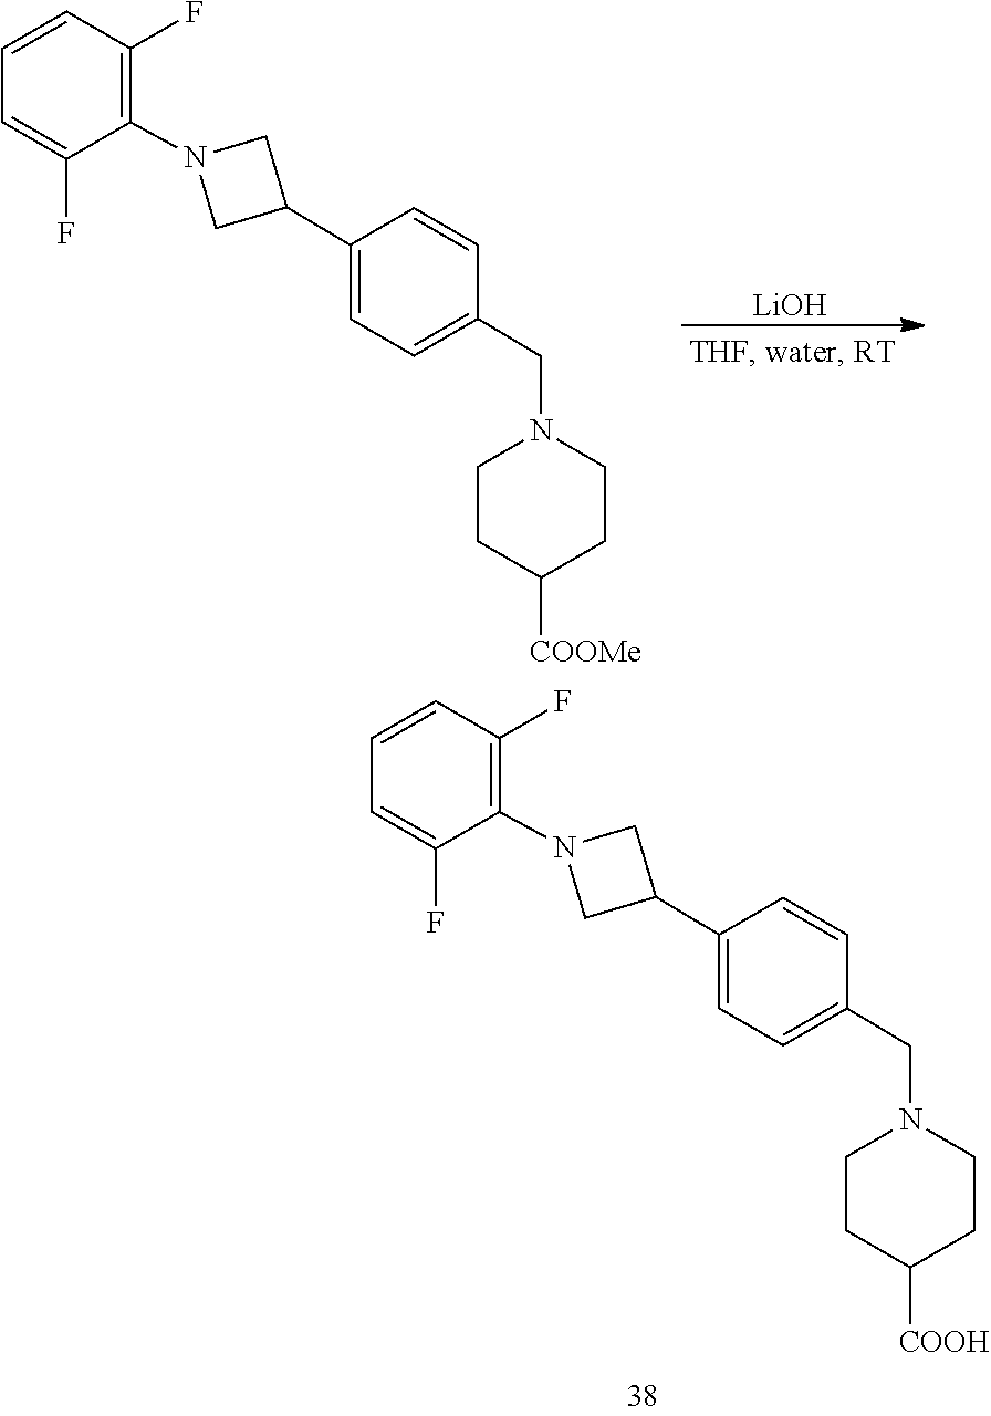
C1=CC(CN2CCC([COOMe])CC2)=CC=C1C1CN(C2=C(F)C=CC=C2F)C1.[LiOH].C1=CC(CN2CCC([COOH])CC2)=CC=C1C1CN(C2=C(F)C=CC=C2F)C1
